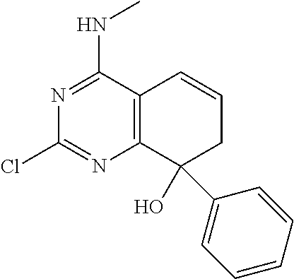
N1=C(NC)C2=C(N=C1Cl)C(C1=CC=CC=C1)(O)CC=C2
